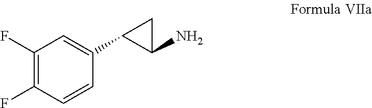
C1(F)=C(F)C=CC(C2C(N)C2)=C1
